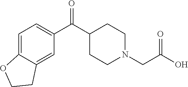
C1=C2C(=CC(C(=O)C3CCN(CC(O)=O)CC3)=C1)CCO2
